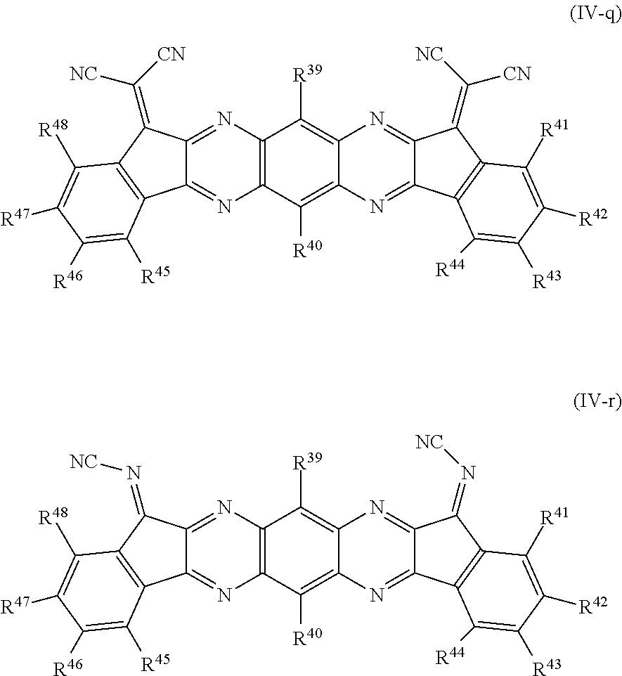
C12=C(C([R40])=C3C(=C1[R39])N=C1C(=N3)C3=C(C1=C([NC])[CN])C([R41])=C([R42])C([R43])=C3[R44])N=C1C(=N2)C(=C([NC])[CN])C2=C1C([R45])=C([R46])C([R47])=C2[R48].C12=C(C([R40])=C3C(=C1[R39])N=C1C(=N3)C3=C(C1=N[NC])C([R41])=C([R42])C([R43])=C3[R44])N=C1C(=N2)C(=N[NC])C2=C1C([R45])=C([R46])C([R47])=C2[R48]
